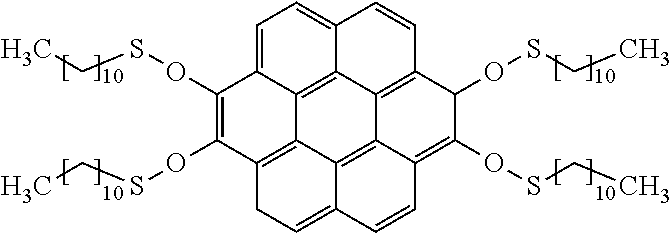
C1(OSCC)=C(OSCC)C2=C3C4=C5C6=C(C(OSCC)C(OSCC)=C7C6=C3C(=CC2)C=C7)C=CC5=CC=C14
